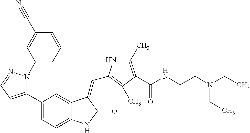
N1(C2=CC=CC(C#N)=C2)C(C2=CC=C3C(=C2)C(=CC2=C(C)C(C(NCCN(CC)CC)=O)=C(C)N2)C(=O)N3)=CC=N1
